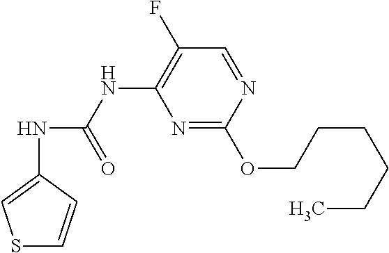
N1=C(OCCCCCC)N=CC(F)=C1NC(NC1=CSC=C1)=O
